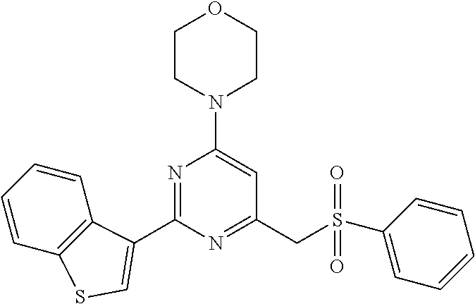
C1(C2=CSC3=C2C=CC=C3)=NC(N2CCOCC2)=CC(CS(C2=CC=CC=C2)(=O)=O)=N1
